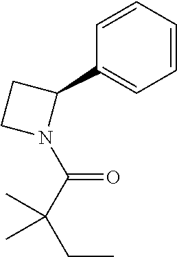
C1=CC=CC=C1C1CCN1C(C(CC)(C)C)=O
